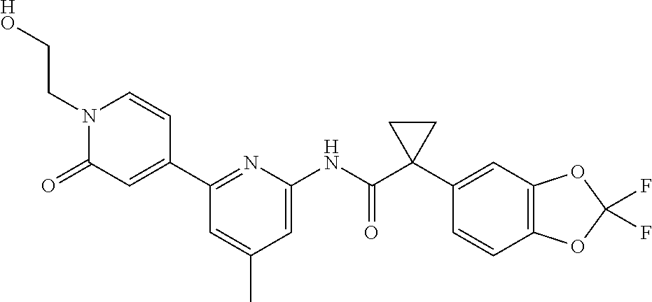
N1(CC[HO])C(=O)C=C(C2=NC(NC(C3(C4=CC5=C(C=C4)OC(F)(F)O5)CC3)=O)=CC(C)=C2)C=C1
